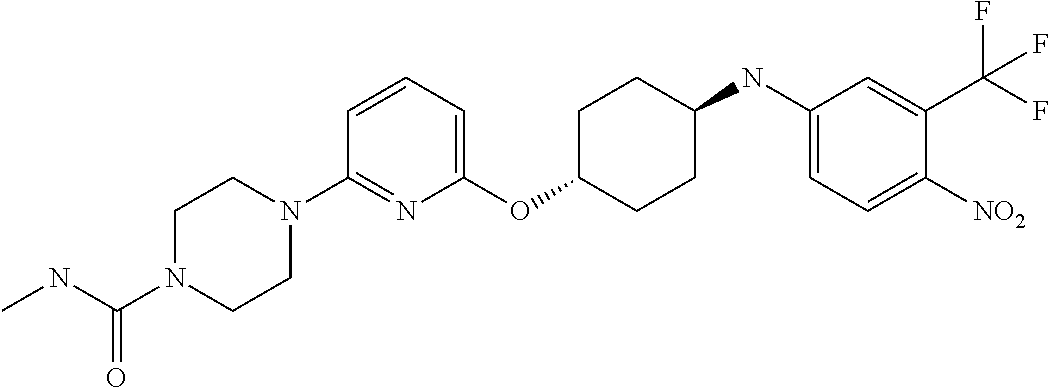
C1(OC2CCC(NC3=CC=C([NO2])C(C(F)(F)F)=C3)CC2)=CC=CC(N2CCN(C(NC)=O)CC2)=N1
